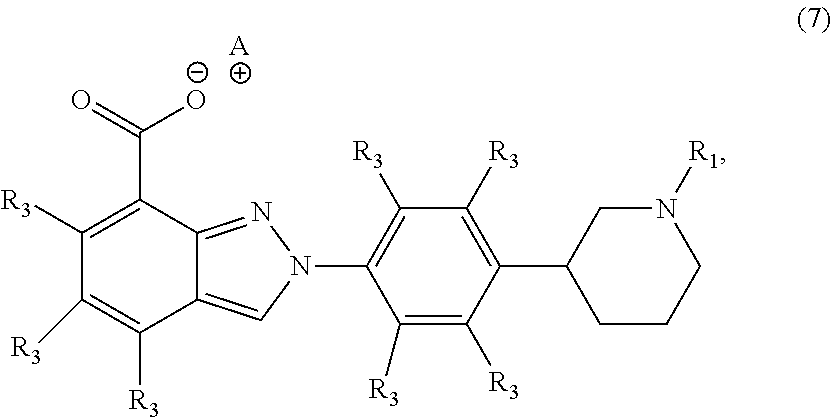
N1(C2=C([R3])C([R3])=C(C3CCCN([R1])C3)C([R3])=C2[R3])N=C2C(=C1)C([R3])=C([R3])C([R3])=C2C([O-])=O.[A]
